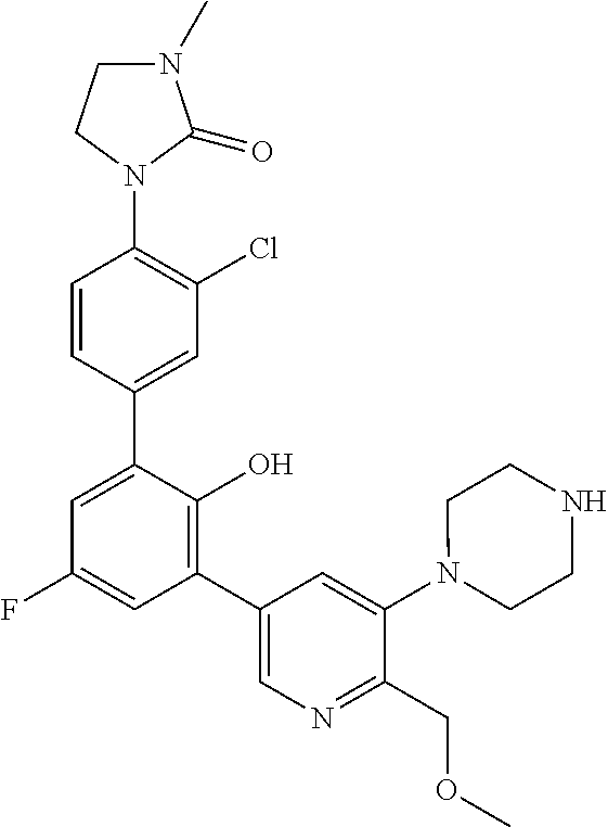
C1=CC(C2=CC(F)=CC(C3=CN=C(COC)C(N4CCNCC4)=C3)=C2O)=CC(Cl)=C1N1C(=O)N(C)CC1
